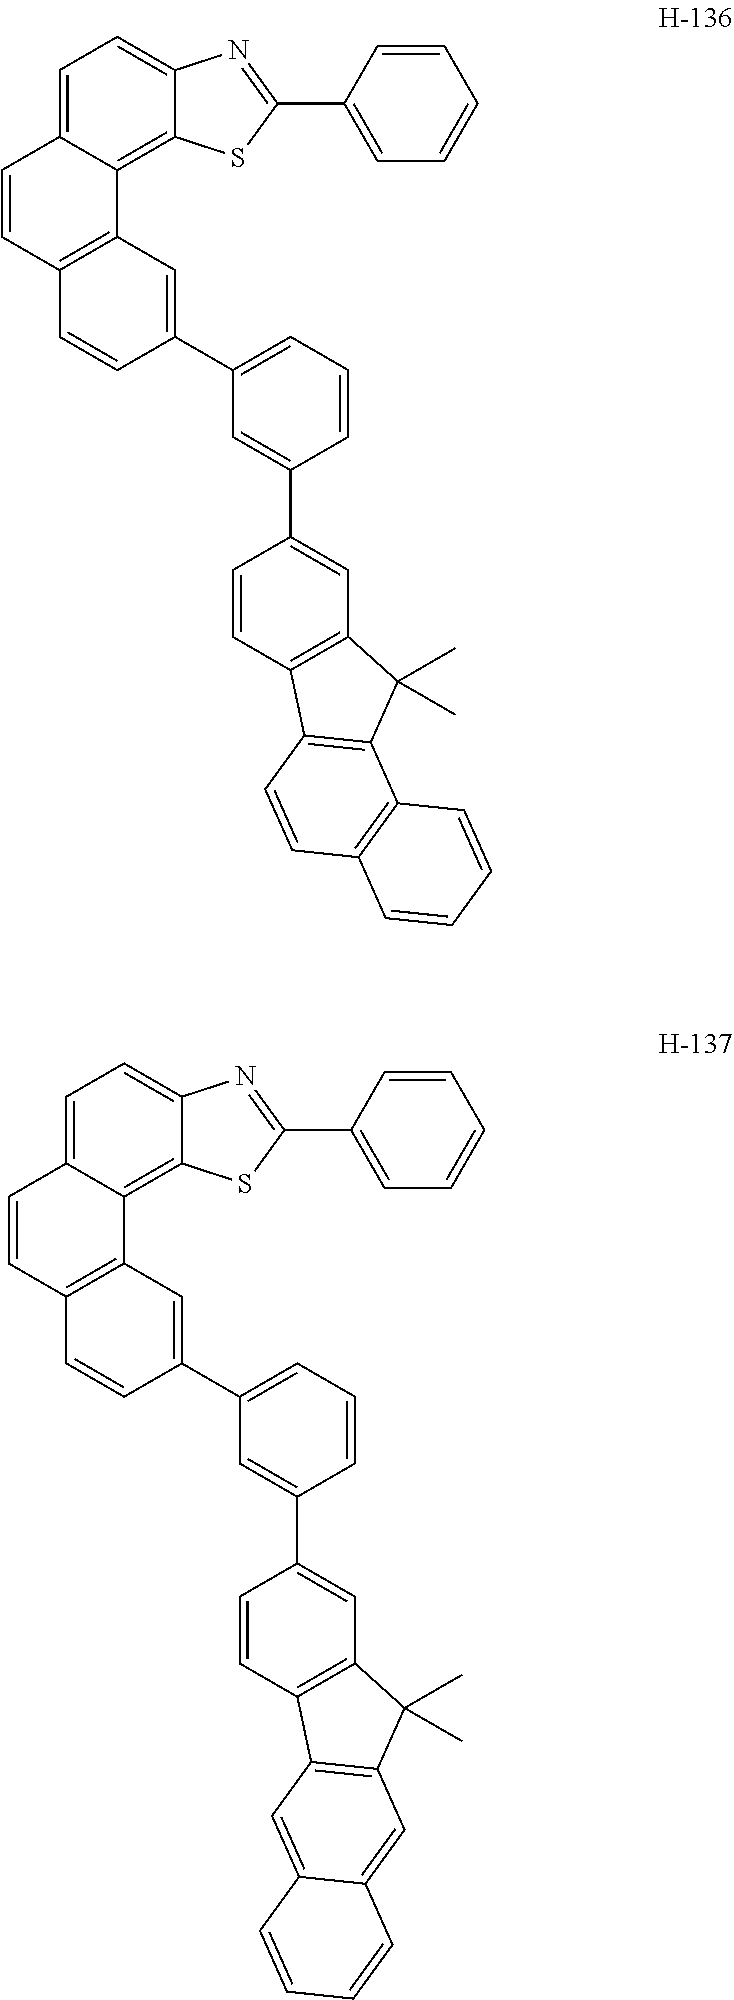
C12=C(C3=C4C(=CC=C3C=C1)N=C(C1=CC=CC=C1)S4)C=C(C1=CC=CC(C3=CC4=C(C=C3)C3=C(C4(C)C)C4=C(C=C3)C=CC=C4)=C1)C=C2.C12=C(C3=C4C(=CC=C3C=C1)N=C(C1=CC=CC=C1)S4)C=C(C1=CC=CC(C3=CC4=C(C=C3)C3=C(C4(C)C)C=C4C(=C3)C=CC=C4)=C1)C=C2
